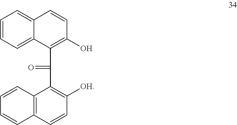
C1=CC=C2C(=C1)C=CC(O)=C2C(=O)C1=C([OH])C=CC2=C1C=CC=C2
